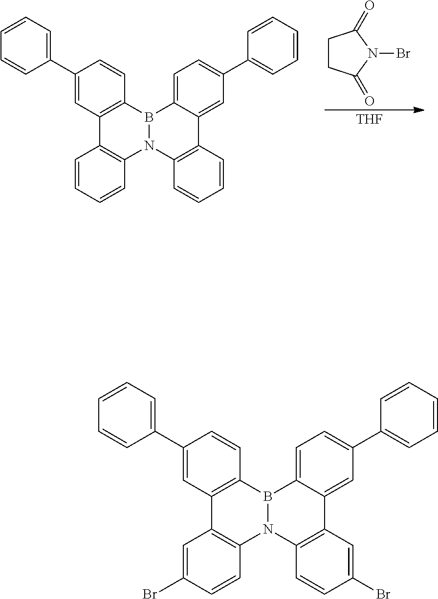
C12=C(C=C(C3=CC=CC=C3)C=C1)C1=C(C=CC(Br)=C1)N1C3=C(C4=CC(C5=CC=CC=C5)=CC=C4B21)C=C(Br)C=C3.C12=C(C=C(C3=CC=CC=C3)C=C1)C1=C(C=CC=C1)N1C3=C(C4=CC(C5=CC=CC=C5)=CC=C4B21)C=CC=C3.C1CC(=O)N(Br)C1=O.[THF]
